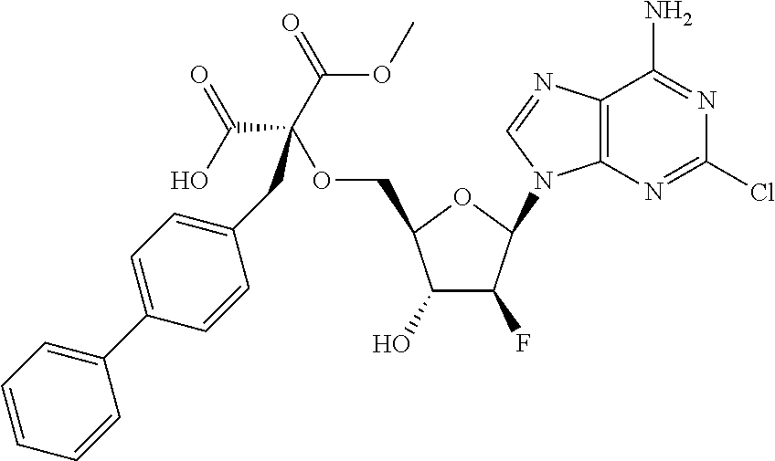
C1(O)C(F)C(N2C3=C(N=C2)C(N)=NC(Cl)=N3)OC1COC(C(=O)OC)(C(O)=O)CC1=CC=C(C2=CC=CC=C2)C=C1
